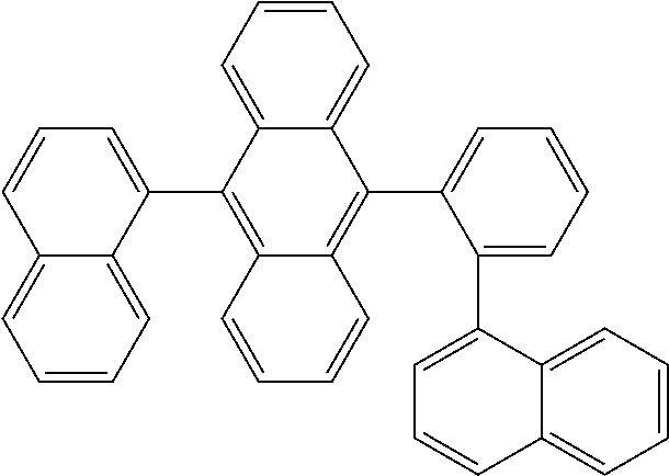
C1=CC2=CC=CC=C2C(C2=C3C=CC=CC3=C(C3=CC=CC=C3C3=CC=CC4=CC=CC=C34)C3=CC=CC=C23)=C1
